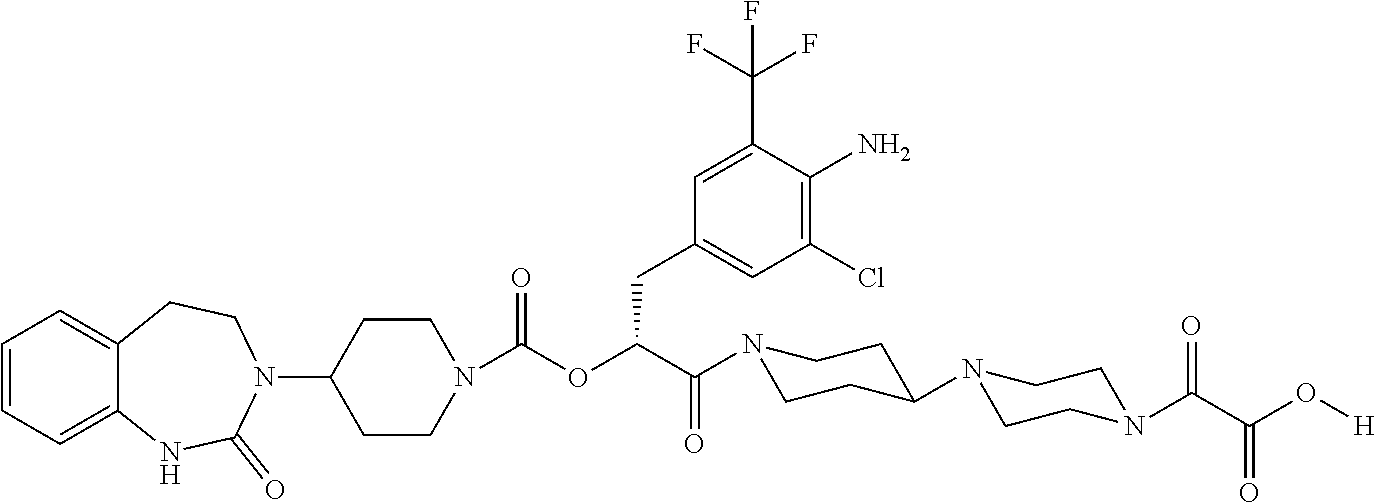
C1=CC=C2C(=C1)CCN(C1CCN(C(OC(CC3=CC(Cl)=C(N)C(C(F)(F)F)=C3)C(=O)N3CCC(N4CCN(C(C(O[H])=O)=O)CC4)CC3)=O)CC1)C(=O)N2
